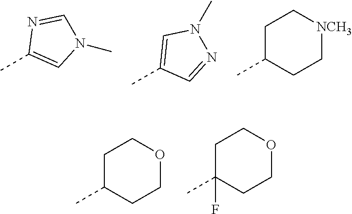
CC1CCOCC1.CC1(F)CCOCC1.CC1=CN(C)C=N1.CC1=CN(C)N=C1.CC1CC[NCH3]CC1
